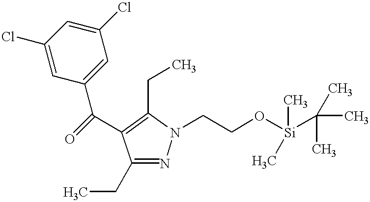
C1(CC)=NN(CCO[Si](C)(C(C)(C)C)C)C(CC)=C1C(C1=CC(Cl)=CC(Cl)=C1)=O
